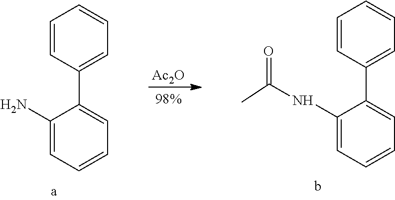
C1=CC(C2=CC=CC=C2N)=CC=C1.[Ac2O].C1=CC(C2=CC=CC=C2NC(=O)C)=CC=C1
